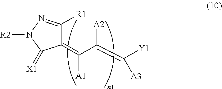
C1(=C([A1])C([A2])=C([Y1])[A3])C([R1])=NN([R2])C1=[X1]
